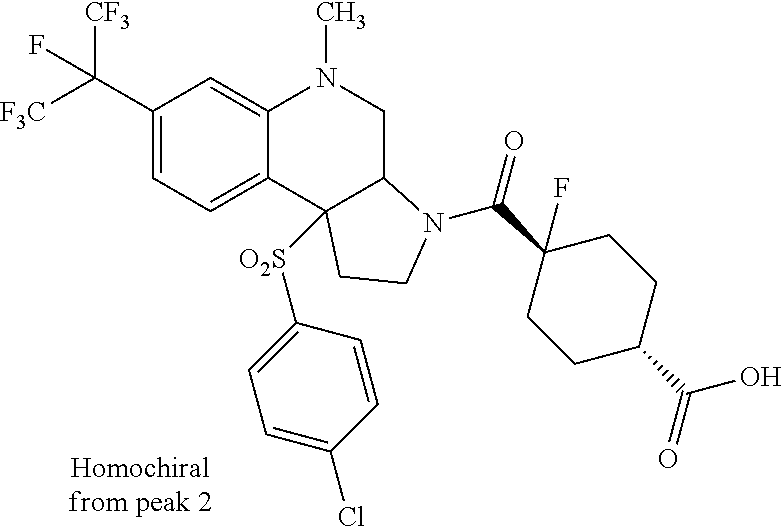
C1(C([F3C])([CF3])F)=CC=C2C(=C1)N(C)CC1C2([O2S]C2=CC=C(Cl)C=C2)CCN1C(=O)C1(F)CCC(C(=O)O)CC1
